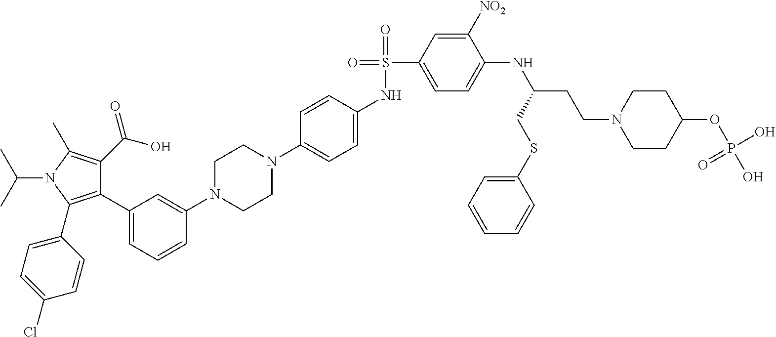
C1(C2=CC=CC(N3CCN(C4=CC=C(NS(=O)(C5=CC=C(NC(CCN6CCC(OP(O)(O)=O)CC6)CSC6=CC=CC=C6)C([NO2])=C5)=O)C=C4)CC3)=C2)=C(C2=CC=C(Cl)C=C2)N(C(C)C)C(C)=C1C(O)=O
